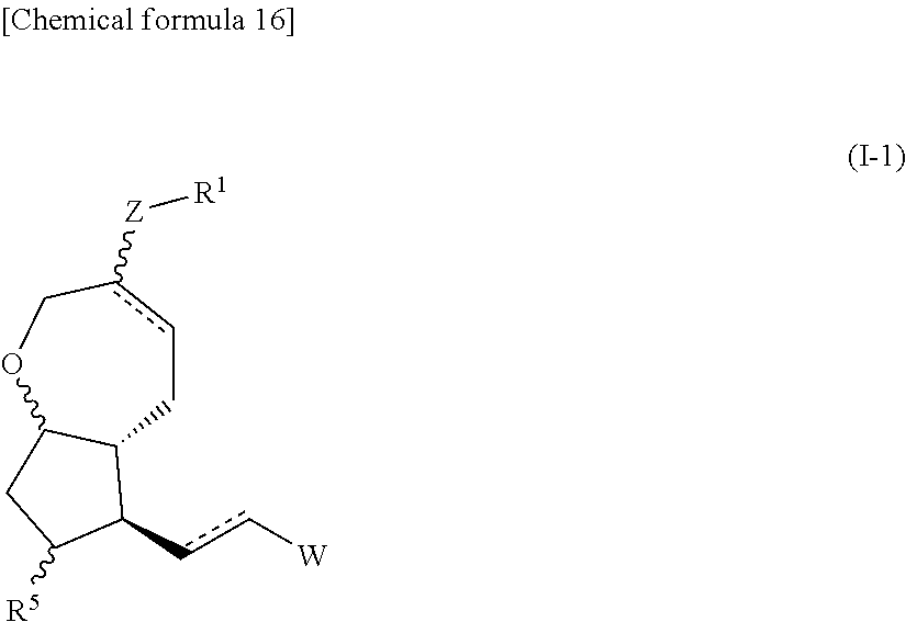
C1cc([Z][R1])COC2C1C(cc[W])C([R5])C2
